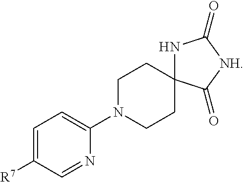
C1(N2CCC3(CC2)NC(=O)[NH]C3=O)=CC=C([R7])C=N1
